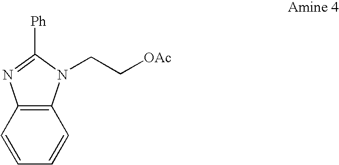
C12=C(C=CC=C1)N=C([Ph])N2CC[OAc]
